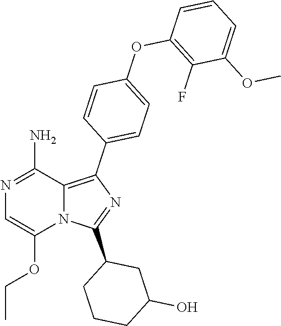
N12C(=C(C3=CC=C(OC4=C(F)C(OC)=CC=C4)C=C3)N=C1C1CCCC(O)C1)C(N)=NC=C2OCC
